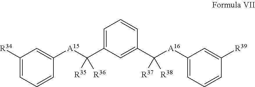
C1([R34])=CC=CC([A15]C(C2=CC=CC(C([A16]C3=CC=CC([R39])=C3)([R37])[R38])=C2)([R35])[R36])=C1
